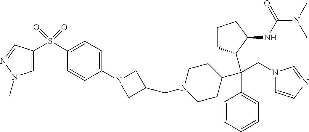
C1(S(=O)(=O)C2=CN(C)N=C2)=CC=C(N2CC(CN3CCC(C(C4=CC=CC=C4)(CN4C=CN=C4)C4CCCC4NC(N(C)C)=O)CC3)C2)C=C1
